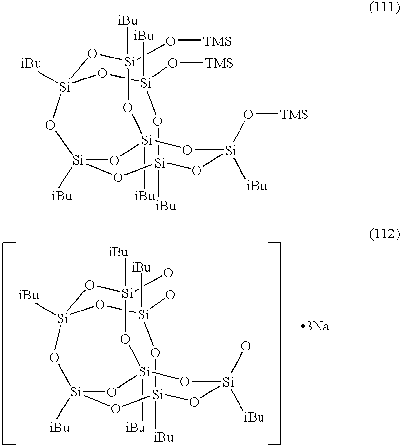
[Si]12([iBu])O[Si](O[TMS])([iBu])O[Si]3([iBu])O[Si]([iBu])(O[Si]([iBu])(O[Si](O[TMS])([iBu])O1)O[Si](O[TMS])([iBu])O3)O2.[Si]12([iBu])O[Si](O)([iBu])O[Si]3([iBu])O[Si]([iBu])(O[Si]([iBu])(O[Si](O)([iBu])O1)O[Si](O)([iBu])O3)O2.[3Na]
